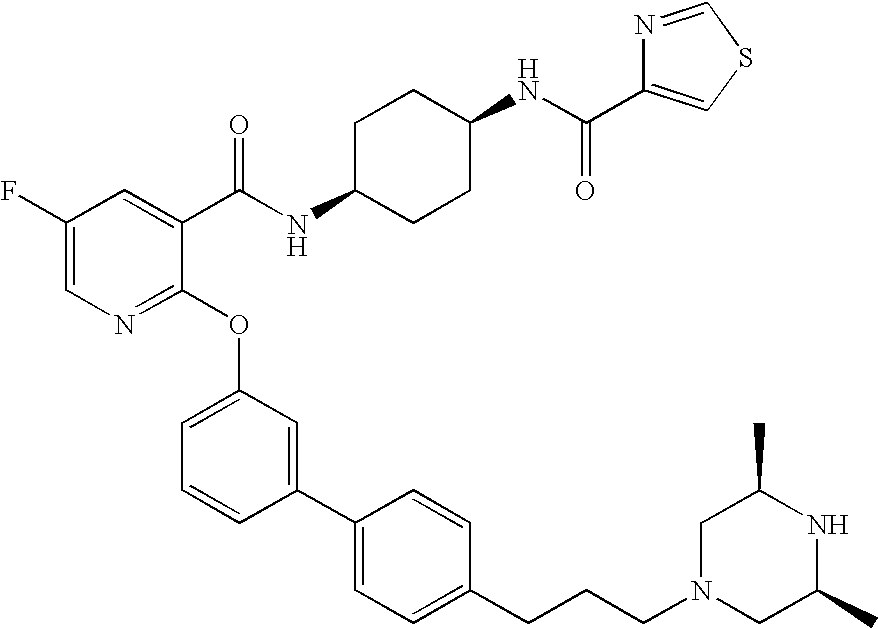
C1(F)=CN=C(OC2=CC=CC(C3=CC=C(CCCN4CC(C)NC(C)C4)C=C3)=C2)C(C(NC2CCC(NC(=O)C3=CSC=N3)CC2)=O)=C1
